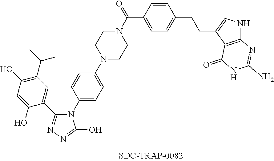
C1=CC(C(N2CCN(C3=CC=C(N4C(C5=CC(C(C)C)=C(O)C=C5O)=NN=C4O)C=C3)CC2)=O)=CC=C1CCC1=CNC2=C1C(=O)NC(N)=N2
